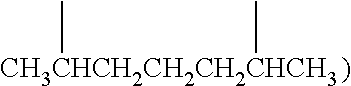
[CH3CHCH2CH2CH2CHCH3](C)C
